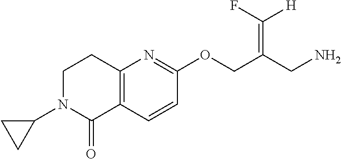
C12=C(C=CC(OCC(CN)=C([H])F)=N1)C(=O)N(C1CC1)CC2
